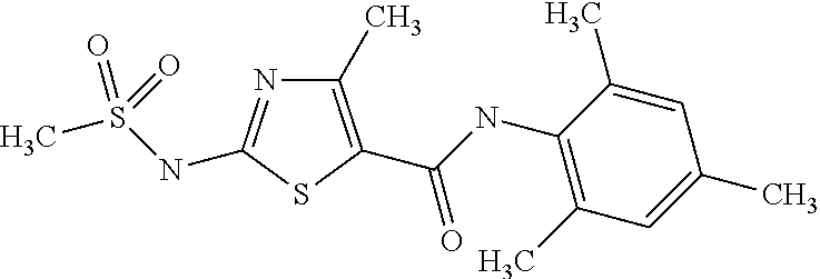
C1(C)=C(C(NC2=C(C)C=C(C)C=C2C)=O)SC(NS(C)(=O)=O)=N1
